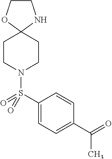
C1COC2(N1)CCN(S(C1=CC=C(C(=O)C)C=C1)(=O)=O)CC2
